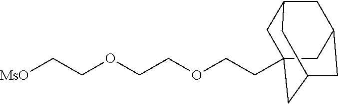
C1C2(CCOCCOCC[MsO])CC3CC(CC1C3)C2
